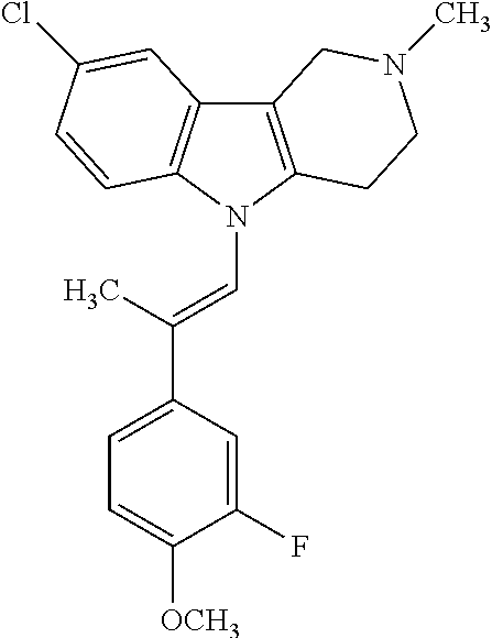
C12=C(N(C=C(C3=CC=C([OCH3])C(F)=C3)C)C3=C1C=C(Cl)C=C3)CCN(C)C2
